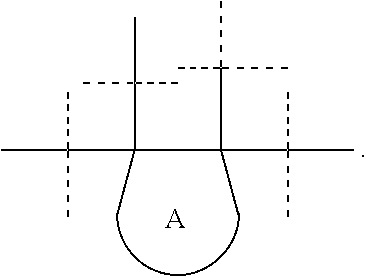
C(C(C(C)(C)C)(C(C)(C(C)(C)C)C(C)(C)C)C)(C)(C)C.[A]
